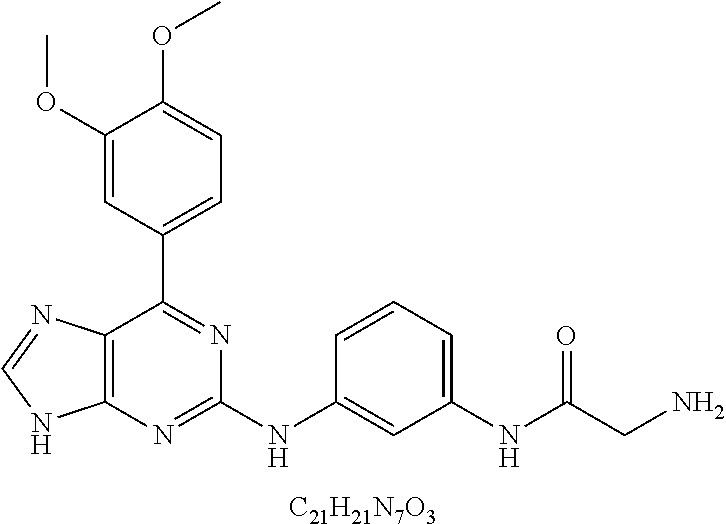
C12=C(N=C(NC3=CC(NC(CN)=O)=CC=C3)N=C1C1=CC=C(OC)C(OC)=C1)NC=N2.[C21H21N7O3]
